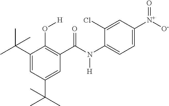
C1(C(C)(C)C)=CC(C(C)(C)C)=CC(C(N(C2=CC=C([N+]([O-])=O)C=C2Cl)[H])=O)=C1O[H]
